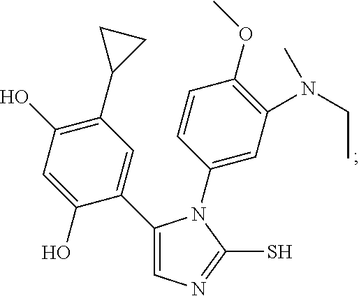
C1(C2=CN=C(S)N2C2=CC(N(CC)C)=C(OC)C=C2)=CC(C2CC2)=C(O)C=C1O
